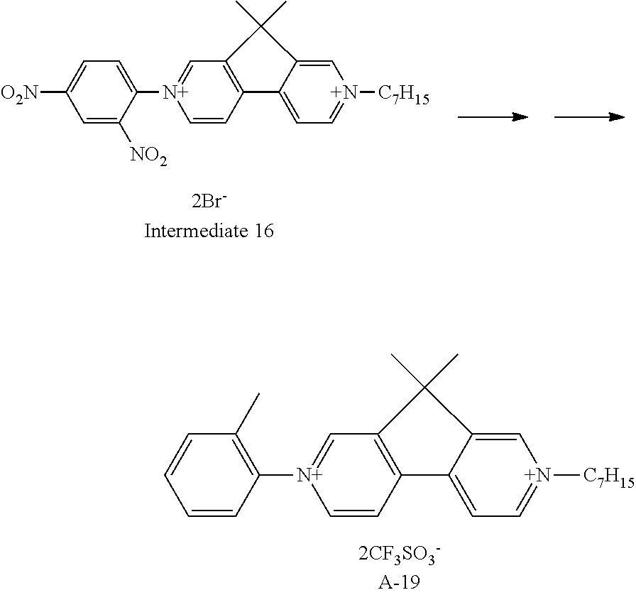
C1=CC2=C(C=[N+]1C1=CC=C([O2N])C=C1[NO2])C(C)(C)C1=C[N+]([C7H15])=CC=C21.C1=CC2=C(C=[N+]1C1=C(C)C=CC=C1)C(C)(C)C1=C[N+]([C7H15])=CC=C21
